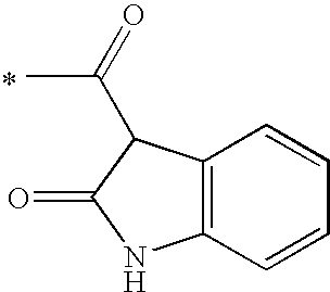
C12=C(C(C(=O)C)C(=O)N1)C=CC=C2
